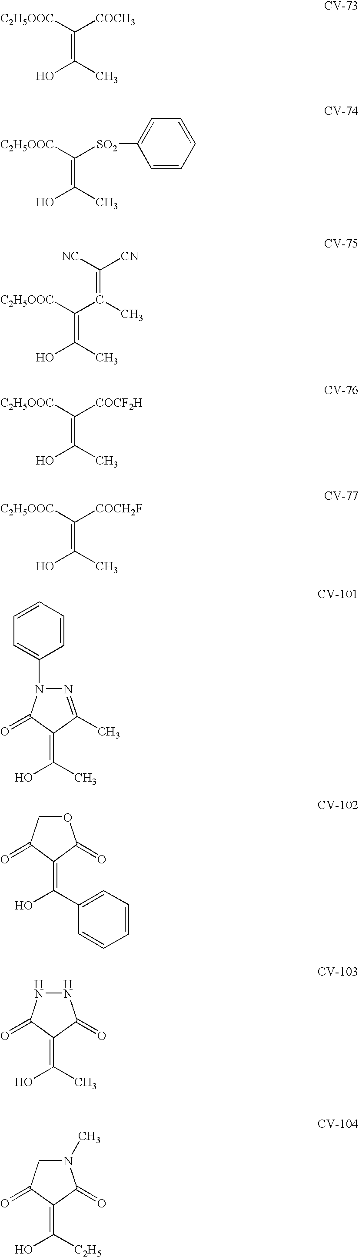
[C2H5OOC]C([COCH3])=C(C)O.[C2H5OOC]C([SO2]C1=CC=CC=C1)=C(C)O.[NC]C([CN])=C(C)C([C2H5OOC])=C(C)O.[C2H5OOC]C([COCF2H])=C(C)O.[C2H5OOC]C([COCH2F])=C(C)O.C1=CC=CC(N2N=C(C)C(=C(O)C)C2=O)=C1.O1CC(=O)C(=C(O)C2=CC=CC=C2)C1=O.N1NC(=O)C(=C(O)C)C1=O.N1(C)CC(=O)C(=C(O)[C2H5])C1=O
